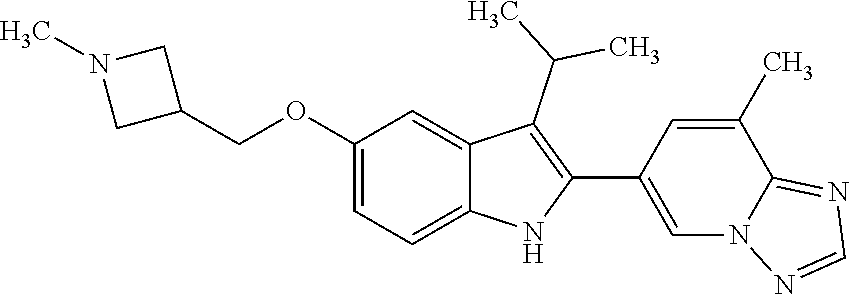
C(OC1=CC=C2C(=C1)C(C(C)C)=C(C1=CN3C(=NC=N3)C(C)=C1)N2)C1CN(C)C1
